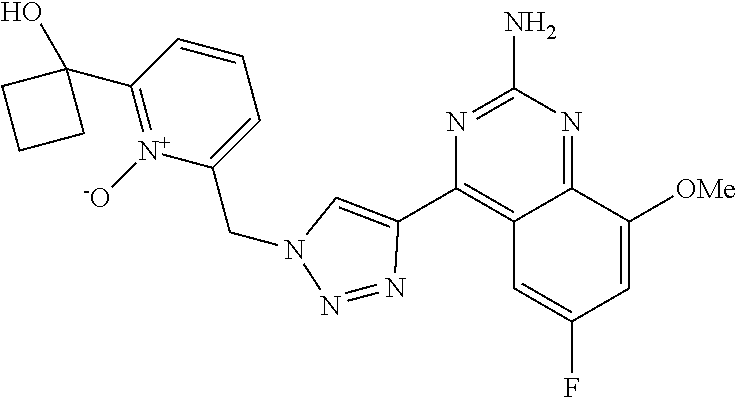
C1=CC(C2(O)CCC2)=[N+]([-O])C(CN2N=NC(C3=C4C(=NC(N)=N3)C([OMe])=CC(F)=C4)=C2)=C1
